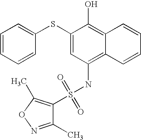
C1=CC=CC(SC2=CC(NS(C3=C(C)ON=C3C)(=O)=O)=C3C(=C2O)C=CC=C3)=C1
